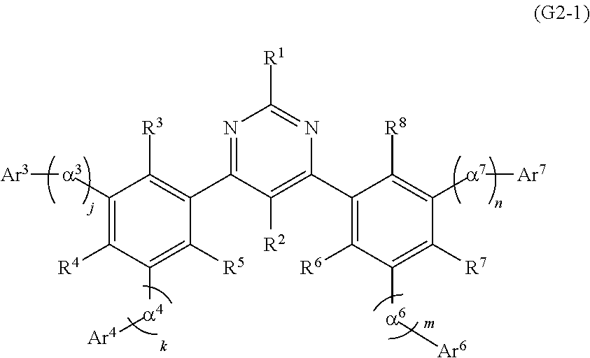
[a7](C1=C([R8])C(C2=C([R2])C(C3=C([R3])C([a3][Ar3])=C([R4])C([a4][Ar4])=C3[R5])=NC([R1])=N2)=C([R6])C([a6][Ar6])=C1[R7])[Ar7]
